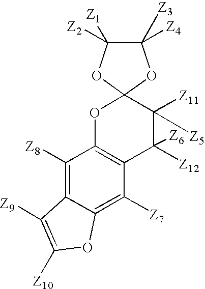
C1([Z8])=C2C(=C([Z7])C3=C1OC1(C([Z11])([Z5])C3([Z12])[Z6])OC([Z2])([Z1])C([Z4])([Z3])O1)OC([Z10])=C2[Z9]
